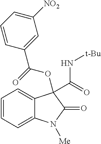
C1=CC(C(=O)OC2(C(=O)N[t-Bu])C3=CC=CC=C3N([Me])C2=O)=CC([NO2])=C1
